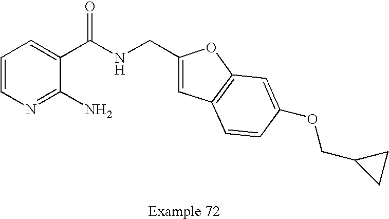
C1=CN=C(N)C(C(NCC2=CC3=C(O2)C=C(OCC2CC2)C=C3)=O)=C1
